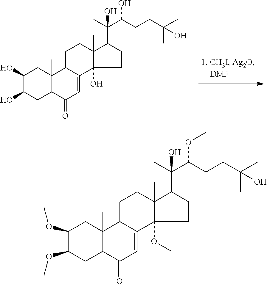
C1(OC)C(OC)CC2C(C)(C1)C1C(=CC2=O)C2(OC)C(C)(CC1)C(C(C)(C(CCC(C)(C)O)OC)O)CC2.C1(O)C(O)CC2C(C)(C1)C1C(=CC2=O)C2(O)C(C)(CC1)C(C(C)(C(CCC(C)(C)O)O)O)CC2
